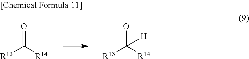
[R13]C([R14])=O.[R13]C([R14])(O)[H]
